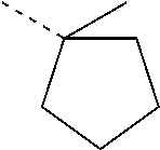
C1C(C)(C)CCC1
